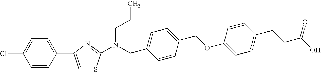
C1=CC(C2=CSC(N(CCC)CC3=CC=C(COC4=CC=C(CCC(O)=O)C=C4)C=C3)=N2)=CC=C1Cl
